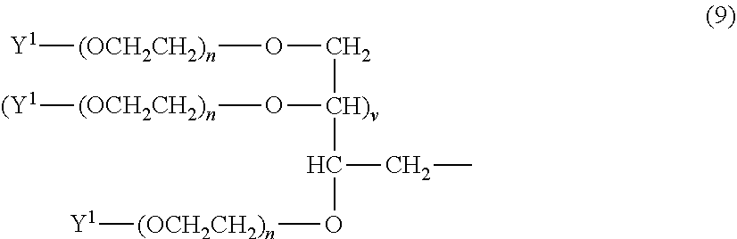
[Y1][(OCH2CH2)n]OC[CH)v](O[(OCH2CH2)n][(Y1])C(CC)O[(OCH2CH2)n][Y1]
